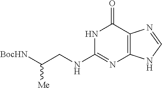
N1C(NCC([BocHN])[Me])=NC2=C(C1=O)N=CN2
